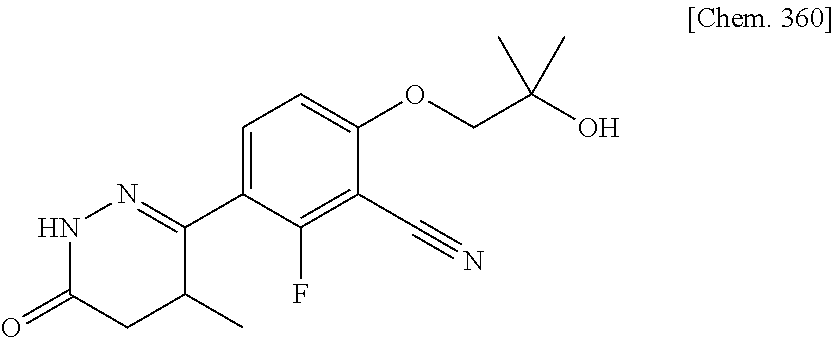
N1C(=O)CC(C)C(C2=CC=C(OCC(O)(C)C)C(C#N)=C2F)=N1
